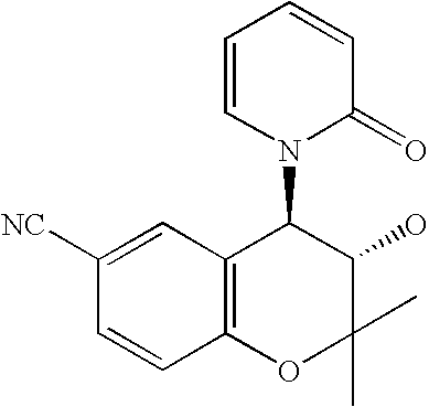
C1=C([NC])C=CC2=C1C(N1C(=O)C=CC=C1)C(O)C(C)(C)O2
